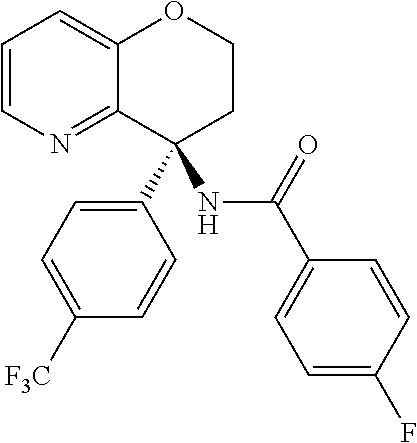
C1=CN=C2C(=C1)OCCC2(C1=CC=C([F3C])C=C1)NC(C1=CC=C(F)C=C1)=O
